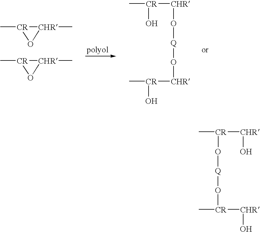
[CR]1(C)O[CHR]1C.[CR]1(C)O[CHR]1C.C[CR]([CHR]O[Q]O[CHR][CR](C)O)O.C[CR]([CHR]O)O[Q]O[CR](C)[CHR]O
